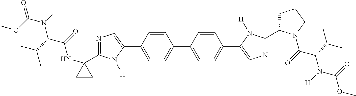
COC(N([H])C(C(C)C)C(=O)NC1(C2=NC=C(C3=CC=C(C4=CC=C(C5=CN=C(C6CCCN6C(=O)C(C(C)C)N([H])C(=O)OC)N5[H])C=C4)C=C3)N2[H])CC1)=O
